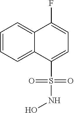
C1=CC=C2C(=C1)C(F)=CC=C2S(=O)(=O)NO
